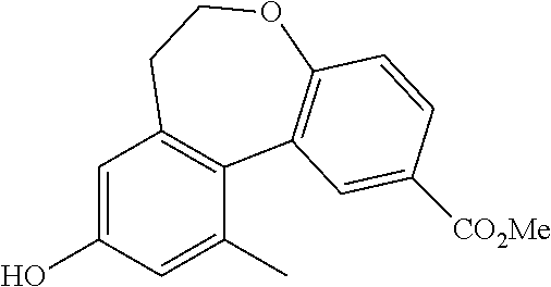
C1=C(O)C=C(C)C2=C1CCOC1=C2C=C([CO2Me])C=C1
